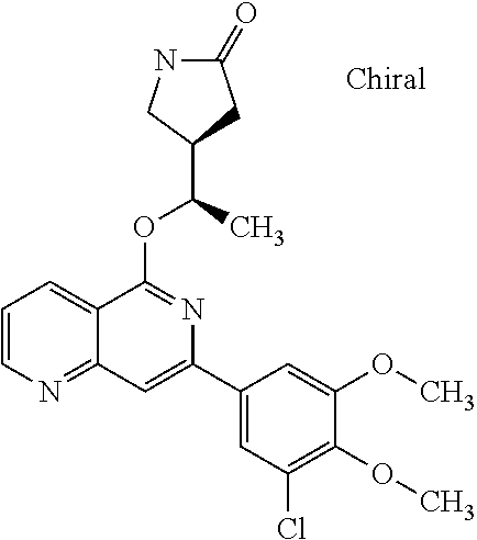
C1=CN=C2C(=C1)C(OC(C)C1CC(=O)NC1)=NC(C1=CC(Cl)=C(OC)C(OC)=C1)=C2
